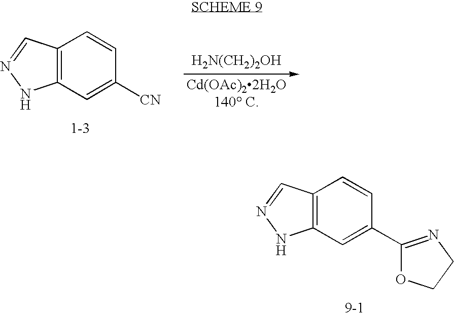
C12=C(C=C([CN])C=C1)NN=C2.[H2N(CH2)2OH].C12=C(C=C(C3=NCCO3)C=C1)NN=C2
